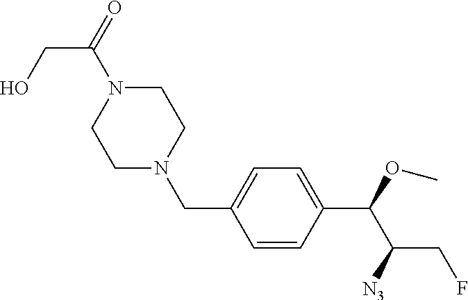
C1=CC(C(OC)C([N3])CF)=CC=C1CN1CCN(C(=O)CO)CC1
